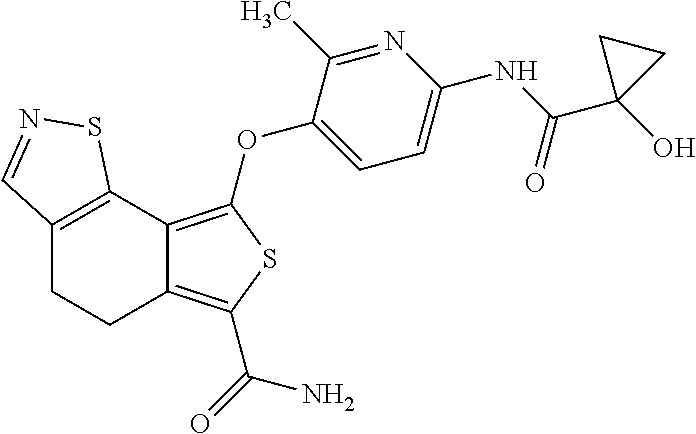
C12=C(OC3=CC=C(NC(C4(O)CC4)=O)N=C3C)SC(C(=O)N)=C1CCC1=C2SN=C1
